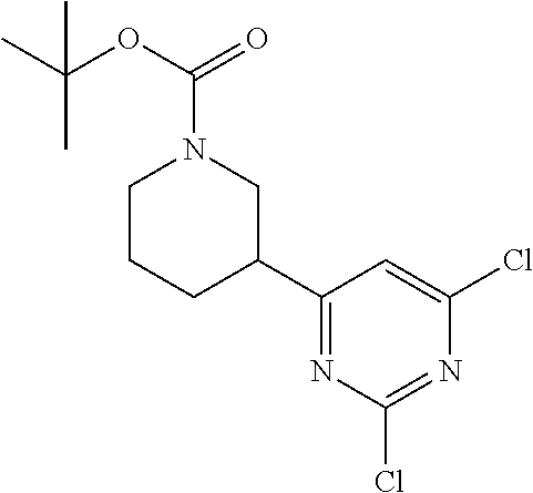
C1CCC(C2=NC(Cl)=NC(Cl)=C2)CN1C(OC(C)(C)C)=O
